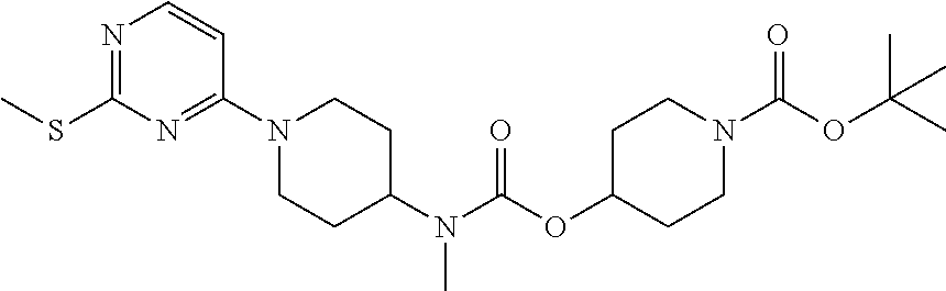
N1=C(SC)N=C(N2CCC(N(C(=O)OC3CCN(C(=O)OC(C)(C)C)CC3)C)CC2)C=C1
